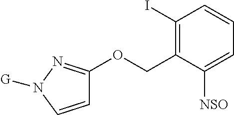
C1=CN([G])N=C1OCC1=C(I)C=CC=C1[NSO]
